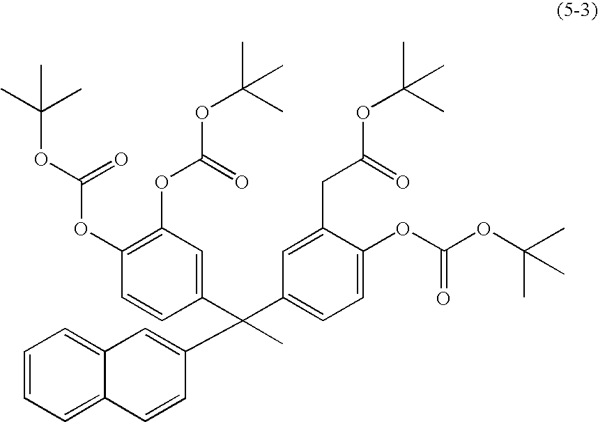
C1=CC=C2C(=C1)C=C(C(C)(C1=CC(OC(OC(C)(C)C)=O)=C(OC(OC(C)(C)C)=O)C=C1)C1=CC=C(OC(OC(C)(C)C)=O)C(CC(OC(C)(C)C)=O)=C1)C=C2
